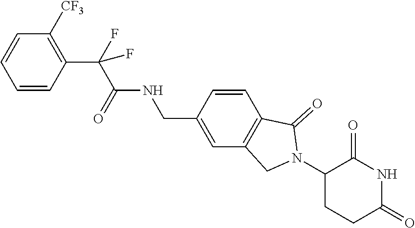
C1=CC=CC([CF3])=C1C(F)(C(=O)NCC1=CC2=C(C=C1)C(=O)N(C1CCC(=O)NC1=O)C2)F
